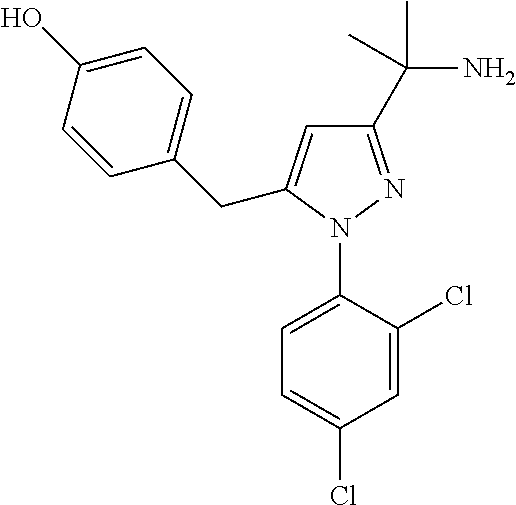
C1=C(N2N=C(C(N)(C)C)C=C2CC2=CC=C(O)C=C2)C(Cl)=CC(Cl)=C1
